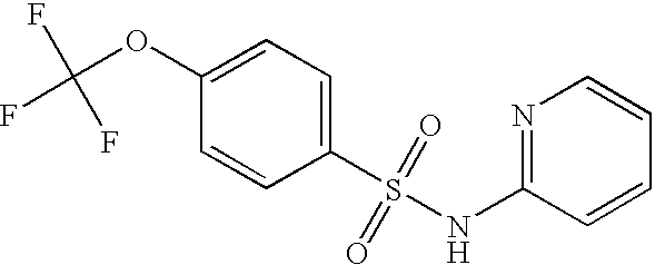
C1(OC(F)(F)F)=CC=C(S(NC2=NC=CC=C2)(=O)=O)C=C1
